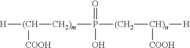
[H][(CH]([COOH])[CH2)m]P([(CH2][CH)n]([H])[COOH])(=O)O
